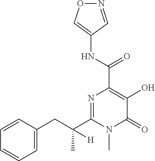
N1=CC(NC(C2=C(O)C(=O)N(C)C(C(CC3=CC=CC=C3)([H])C)=N2)=O)=CO1
